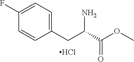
C1=CC(CC(N)C(OC)=O)=CC=C1F.Cl
